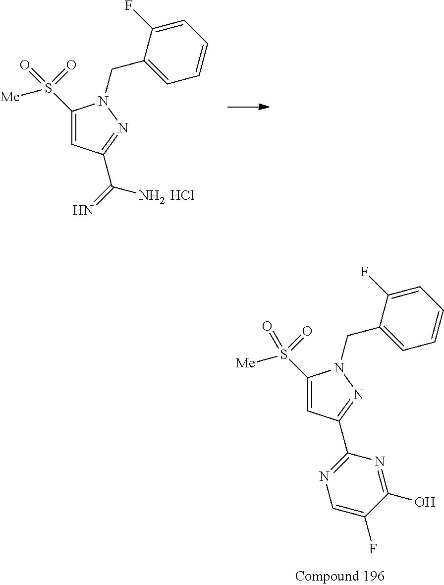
C1(S([Me])(=O)=O)=CC(C2=NC=C(F)C(O)=N2)=NN1CC1=CC=CC=C1F.C1(S([Me])(=O)=O)=CC(C(=N)N)=NN1CC1=CC=CC=C1F.Cl
